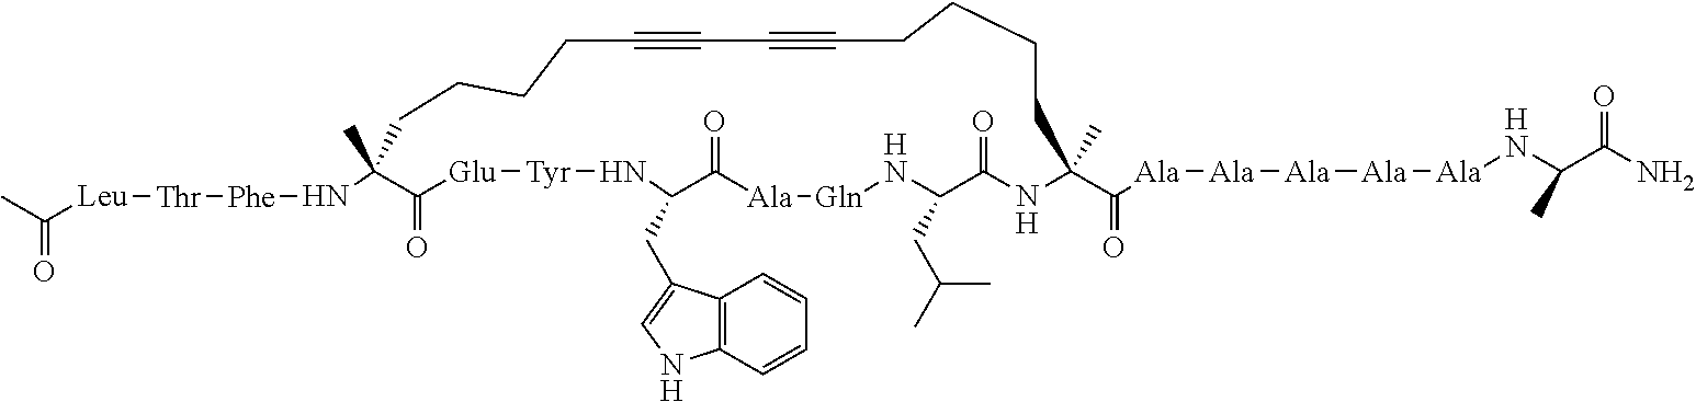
C(=O)(C)[Leu][Thr][Phe]NC1(C)C(=O)[Glu][Tyr]NC(CC2=CNC3=C2C=CC=C3)C(=O)[Ala][Gln]NC(CC(C)C)C(=O)NC(C(=O)[Ala][Ala][Ala][Ala][Ala]NC(C(N)=O)C)(C)CCCCC#CC#CCCCC1
